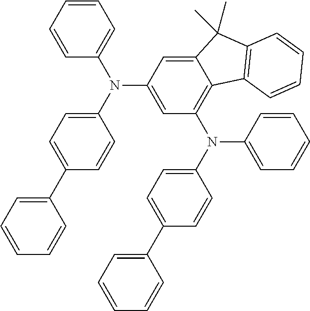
N(C1=CC(N(C2=CC=C(C3=CC=CC=C3)C=C2)C2=CC=CC=C2)=C2C(=C1)C(C)(C)C1=C2C=CC=C1)(C1=CC=C(C2=CC=CC=C2)C=C1)C1=CC=CC=C1
